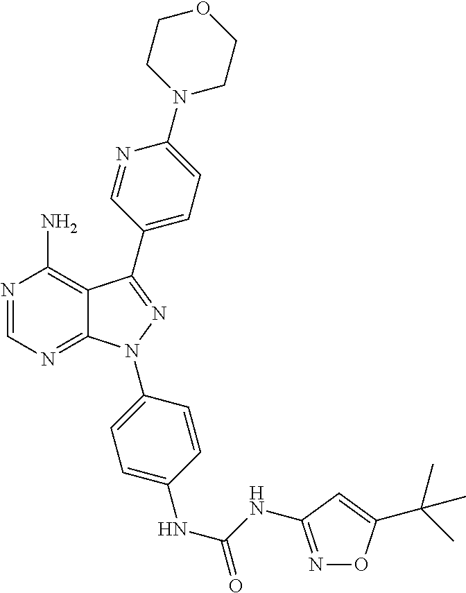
N1=CN=C2C(=C1N)C(C1=CC=C(N3CCOCC3)N=C1)=NN2C1=CC=C(NC(=O)NC2=NOC(C(C)(C)C)=C2)C=C1
